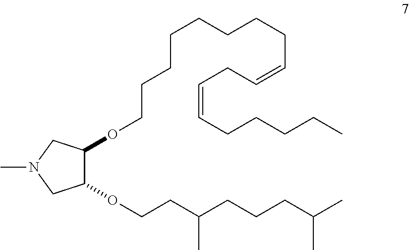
C1(OCCC(CCCC(C)C)C)C(OCCCCCCCCC=CCC=CCCCCC)CN(C)C1
